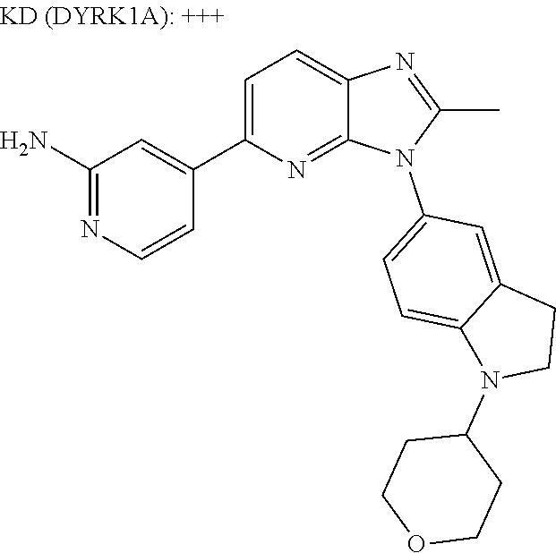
C1(C2=CC=C3N=C(C)N(C4=CC=C5C(=C4)CCN5C4CCOCC4)C3=N2)=CC(N)=NC=C1
